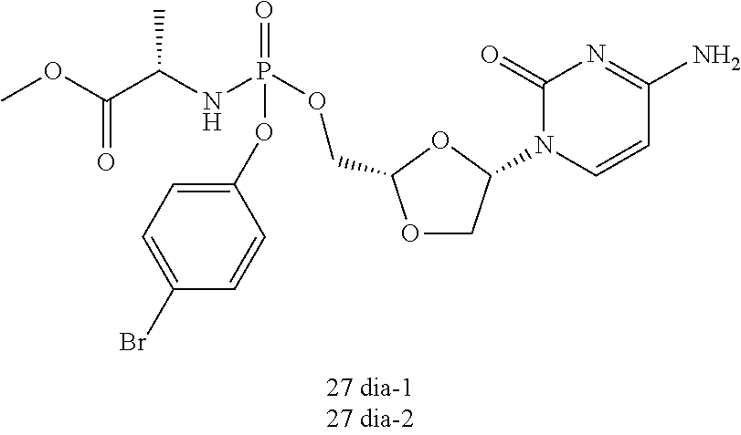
O1CC(N2C=CC(N)=NC2=O)OC1COP(NC(C(OC)=O)C)(=O)OC1=CC=C(Br)C=C1
